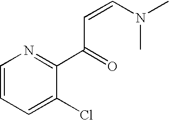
C1=CC=C(Cl)C(C(=O)C=CN(C)C)=N1
